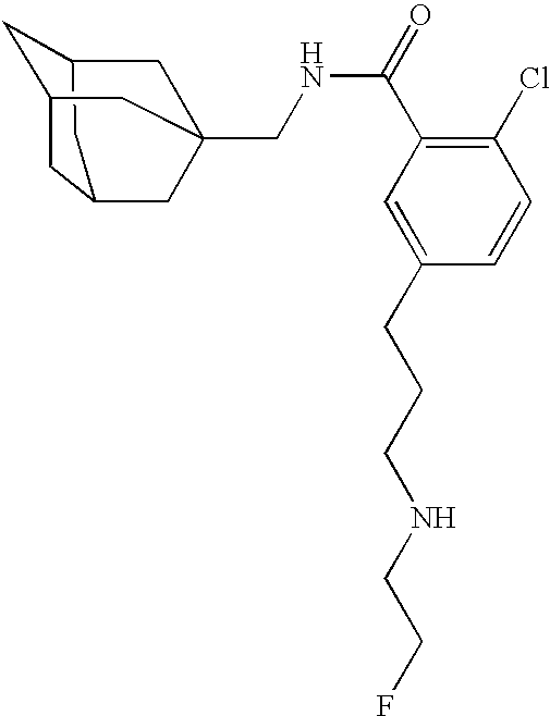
C1C2CC3CC1CC(CNC(C1=C(Cl)C=CC(CCCNCCF)=C1)=O)(C2)C3
